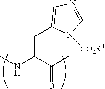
C(C(C(C)=O)NC)C1=CN=CN1[CO2R1]
